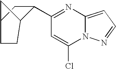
C1(C2=NC3=CC=NN3C(Cl)=C2)C2CCC(C1)C2
